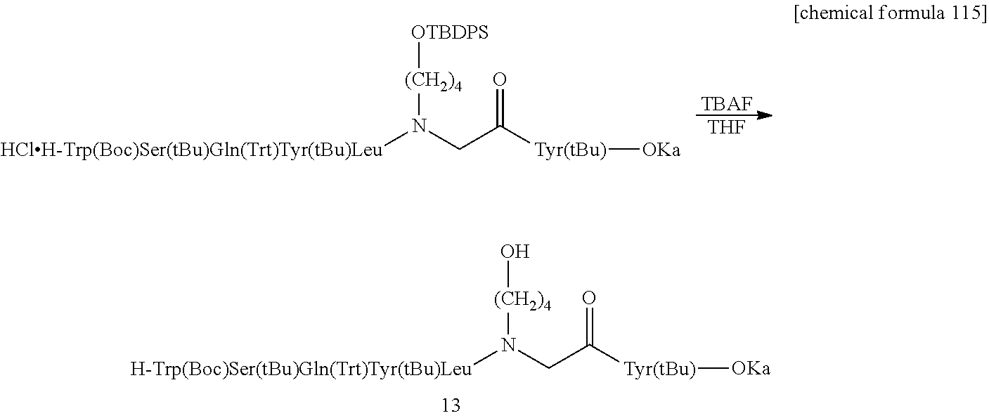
[HClH-Trp(Boc)Ser(tBu)Gln(Trt)Tyr(tBu)Leu]N(CC(=O)[Tyr(tBu)][OKa])[(CH2)4][OTBDPS].[THF].[TBAF].[H-Trp(Boc)Ser(tBu)Gln(Trt)Tyr(tBu)Leu]N(CC(=O)[Tyr(tBu)][OKa])[(CH2)4]O
